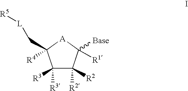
C1([R3])([R3])C([R2])([R2])C([Base])([R1])[A]C1(C[L][R5])[R4]
